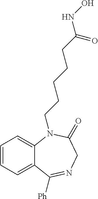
C1=CC=C2C(=C1)N(CCCCCC(NO)=O)C(=O)CN=C2[Ph]
